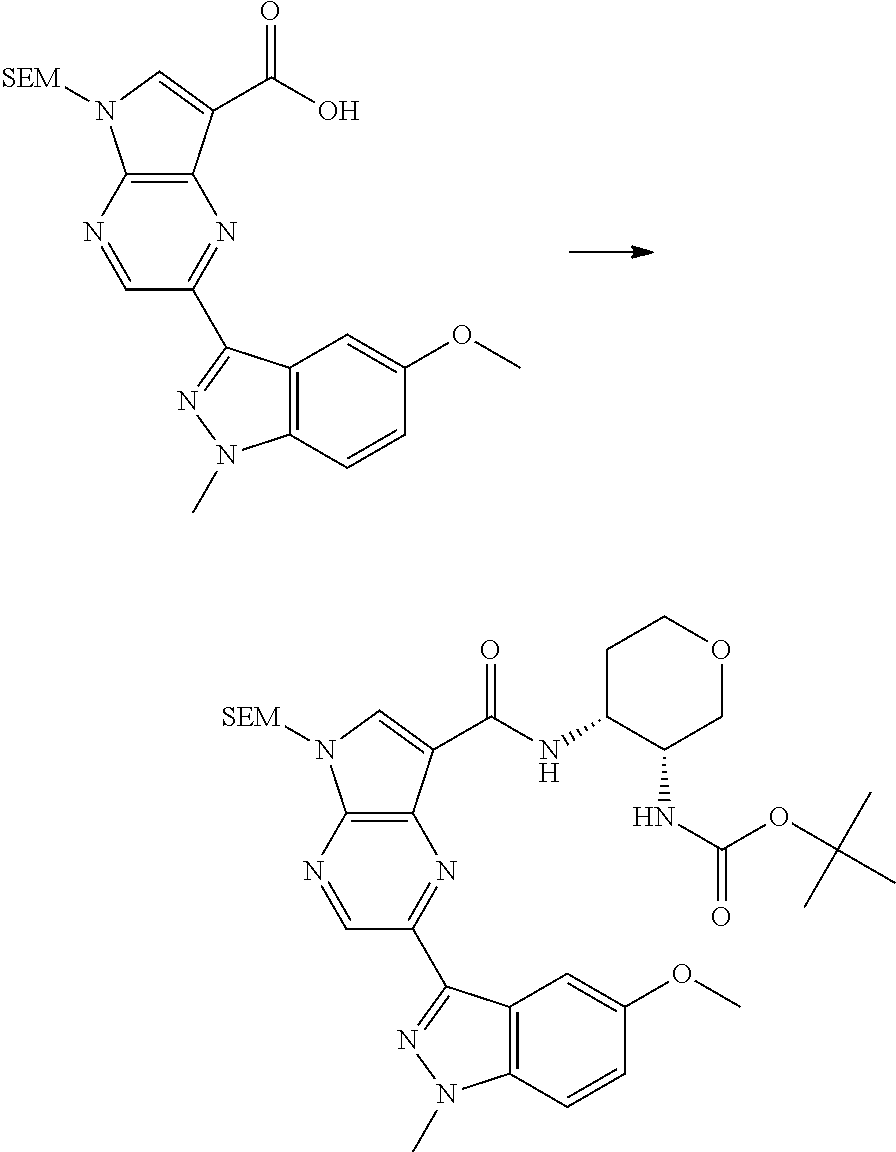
C12=C(C(C(O)=O)=CN1[SEM])N=C(C1=NN(C)C3=C1C=C(OC)C=C3)C=N2.C12=C(C(C(NC3C(NC(=O)OC(C)(C)C)COCC3)=O)=CN1[SEM])N=C(C1=NN(C)C3=C1C=C(OC)C=C3)C=N2
